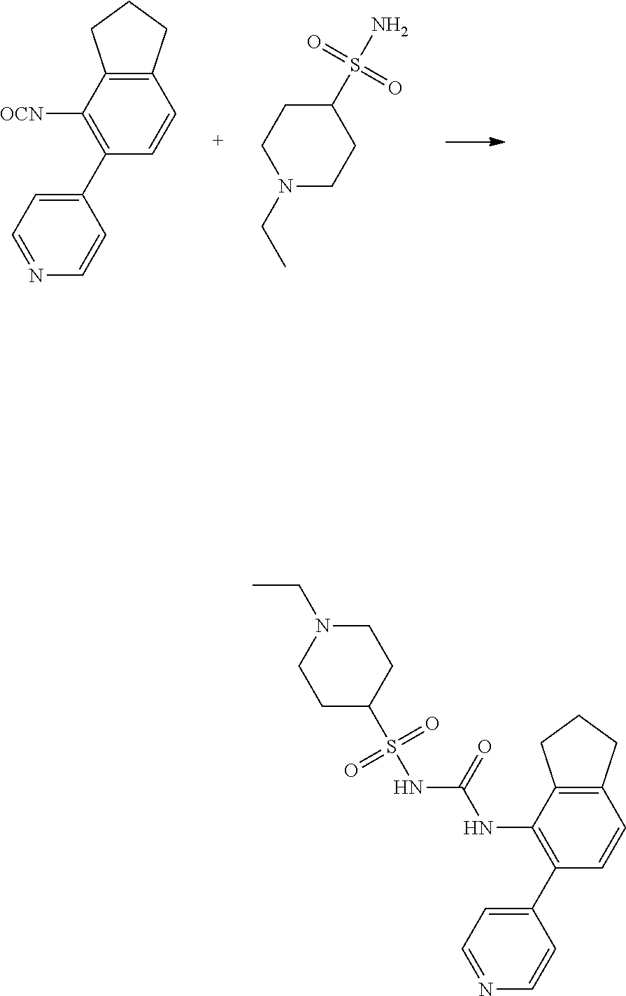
N1(CC)CCC(S(N)(=O)=O)CC1.C1(C2=CC=NC=C2)=C([OCN])C2=C(C=C1)CCC2.C1(C2=CC=NC=C2)=C(NC(NS(C2CCN(CC)CC2)(=O)=O)=O)C2=C(C=C1)CCC2
